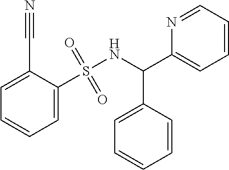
C1=C(S(NC(C2=CC=CC=N2)C2=CC=CC=C2)(=O)=O)C(C#N)=CC=C1
